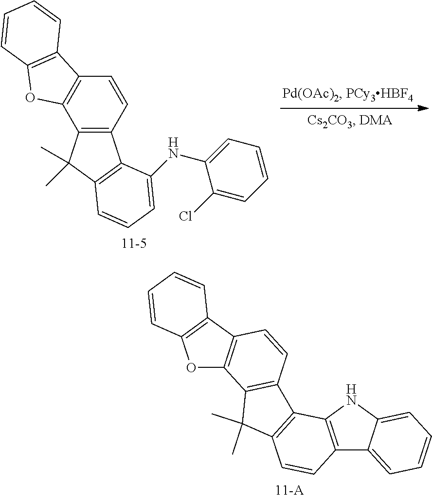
C12=C(C=CC3=C1OC1=C3C=CC=C1)C1=C(C2(C)C)C=CC=C1NC1=CC=CC=C1Cl.C12=C(C=CC3=C1OC1=C3C=CC=C1)C1=C(C2(C)C)C=CC2=C1NC1=CC=CC=C21
